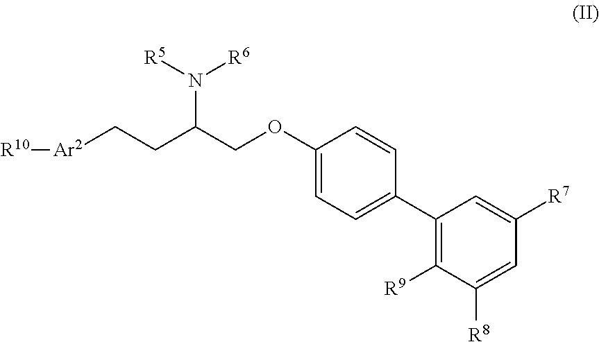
C1(OCC(CC[Ar2][R10])N([R5])[R6])=CC=C(C2=C([R9])C([R8])=CC([R7])=C2)C=C1
